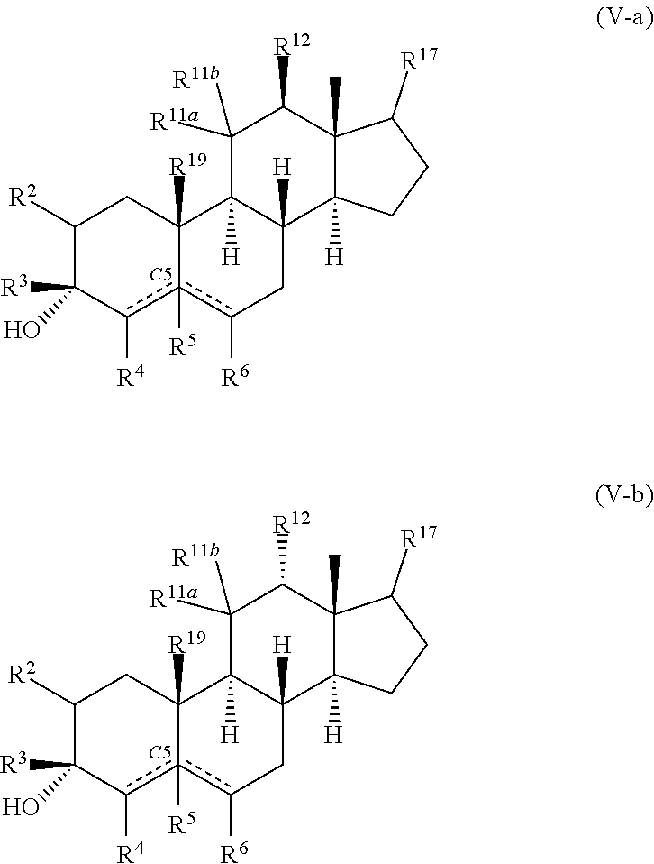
C1([R2])C([R3])(O)c([R4])c2([R5])c([R6])CC3([H])C([H])(C2([R19])C1)C([R11b])([R11a])C([R12])C1(C)C3([H])CCC1[R17].[C5].C1([R2])C([R3])(O)c([R4])c2([R5])c([R6])CC3([H])C([H])(C2([R19])C1)C([R11b])([R11a])C([R12])C1(C)C3([H])CCC1[R17].[C5]
